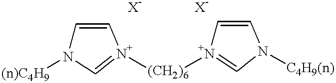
C1=C[N+]([(CH2)6][N+]2=CN([C4H9(n)])C=C2)=CN1[(n)C4H9]
